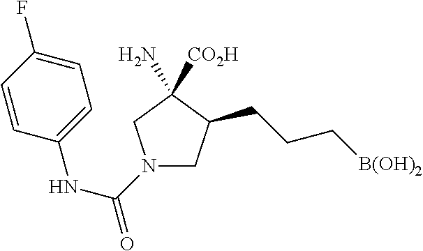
N1(C(NC2=CC=C(F)C=C2)=O)CC(CCC[B(OH)2])C(N)([CO2H])C1
